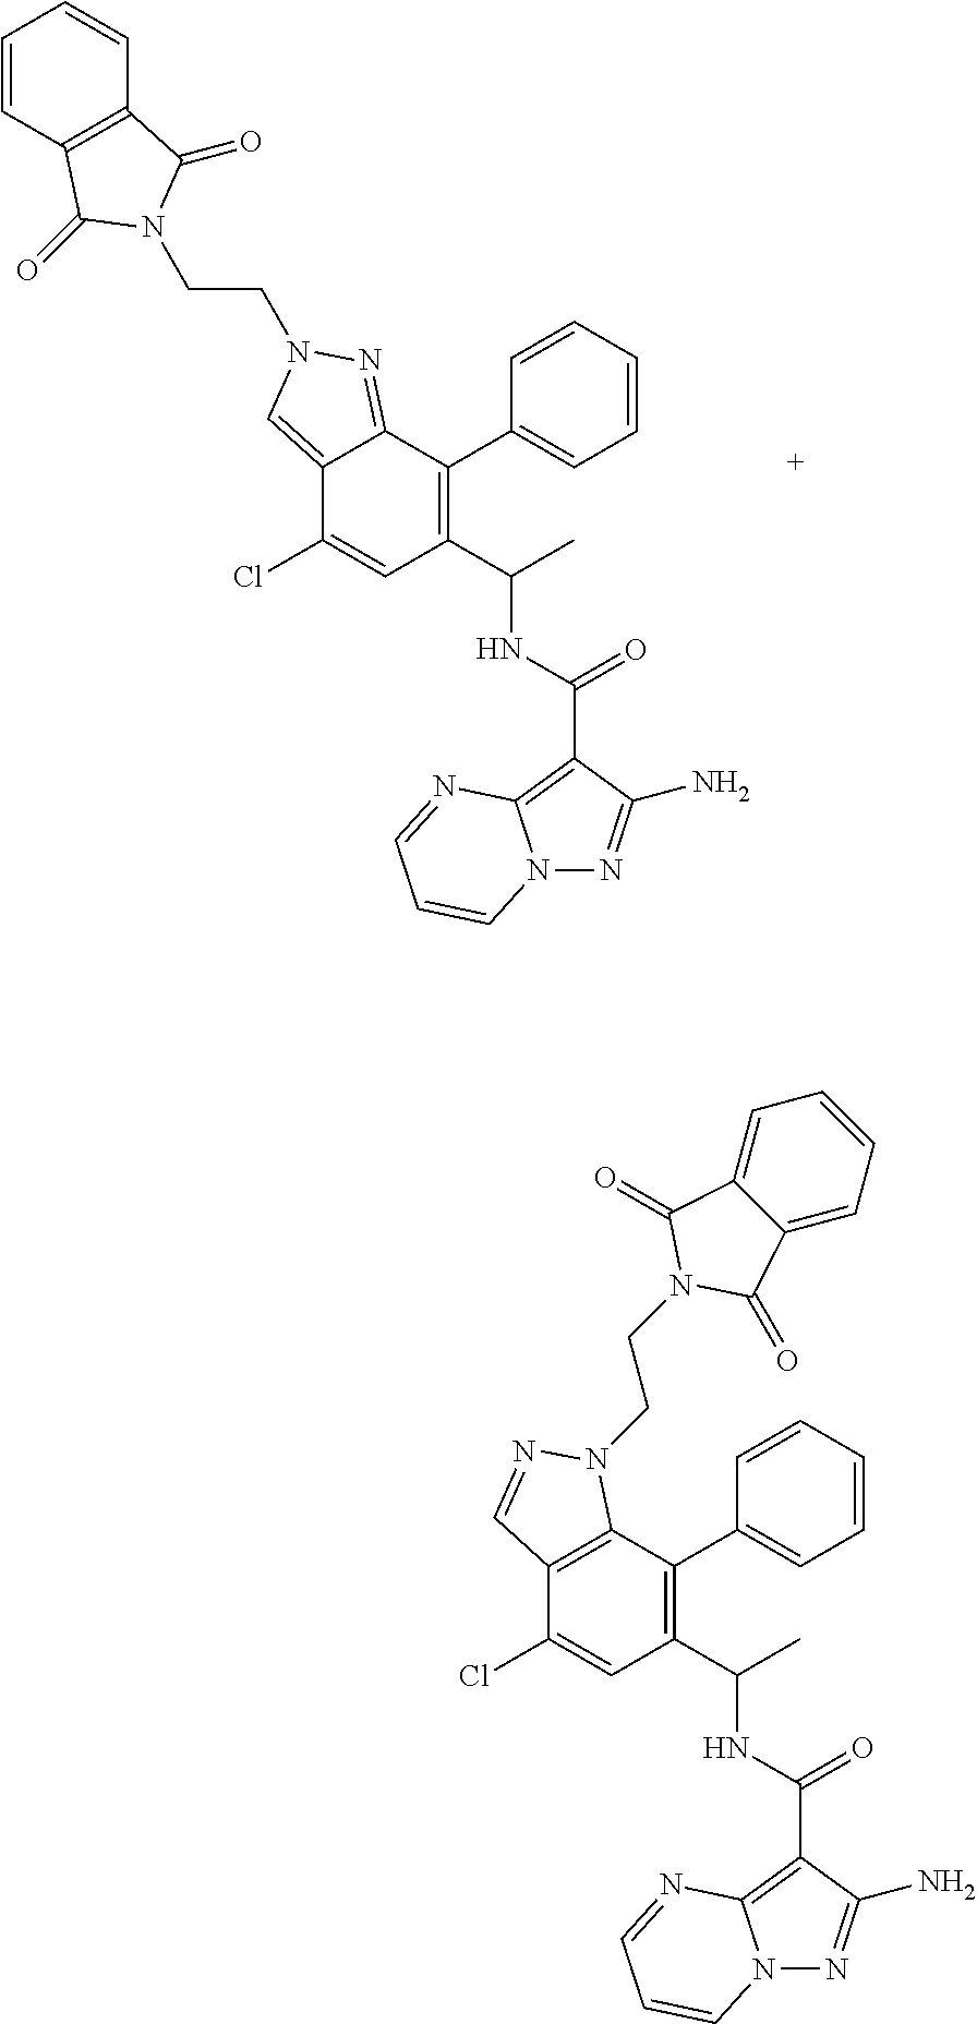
C1=CC=CC(C2=C(C(C)NC(=O)C3=C4N(N=C3N)C=CC=N4)C=C(Cl)C3=C2N(CCN2C(=O)C4=CC=CC=C4C2=O)N=C3)=C1.C1=CC=CC(C2=C(C(C)NC(=O)C3=C4N(N=C3N)C=CC=N4)C=C(Cl)C3=CN(CCN4C(=O)C5=C(C=CC=C5)C4=O)N=C23)=C1
